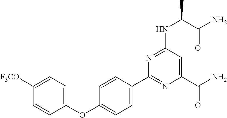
C1(C2=NC(C(N)=O)=CC(NC(C(=O)N)C)=N2)=CC=C(OC2=CC=C([F3CO])C=C2)C=C1
